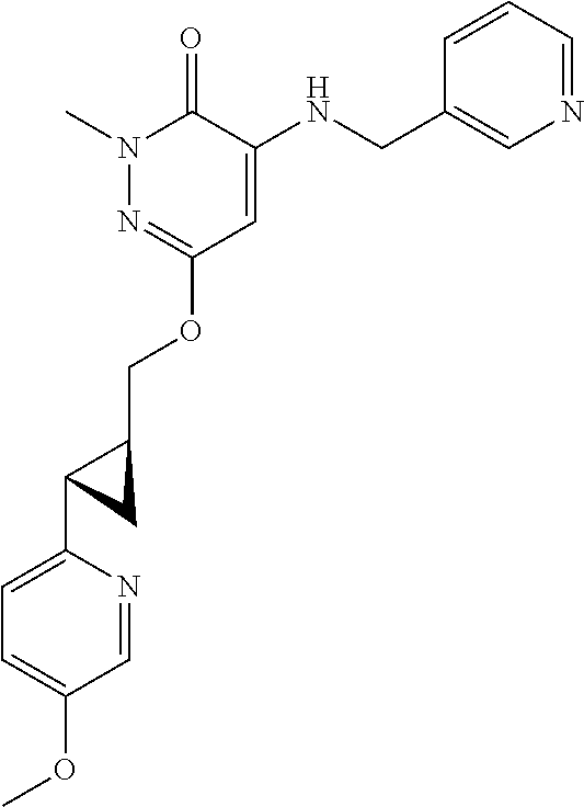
N1(C)N=C(OCC2C(C3=CC=C(OC)C=N3)C2)C=C(NCC2=CN=CC=C2)C1=O
